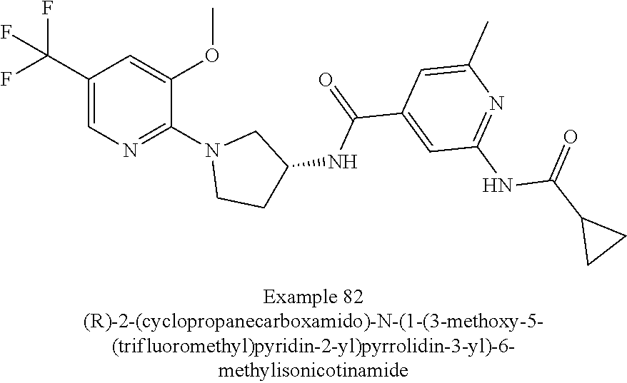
C1(C(F)(F)F)=CN=C(N2CCC(NC(C3=CC(NC(C4CC4)=O)=NC(C)=C3)=O)C2)C(OC)=C1
